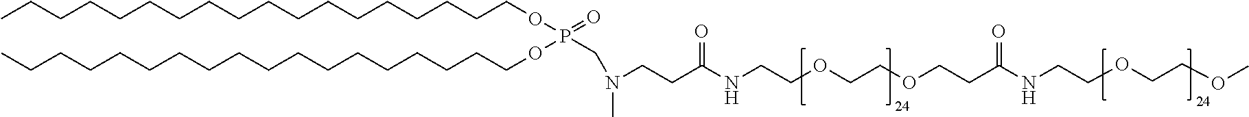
C(CCCCCCCCCCCCCCCOP(OCCCCCCCCCCCCCCCCCC)(=O)CN(CCC(NCCOCCOCCC(NCCOCCOC)=O)=O)C)CC
